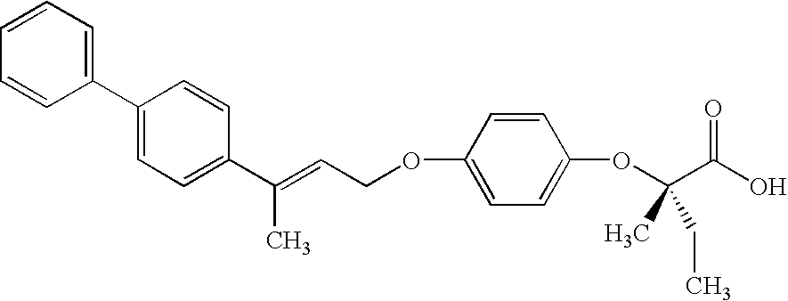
C1=CC=C(C2=CC=C(C(=CCOC3=CC=C(OC(C(O)=O)(C)CC)C=C3)C)C=C2)C=C1
